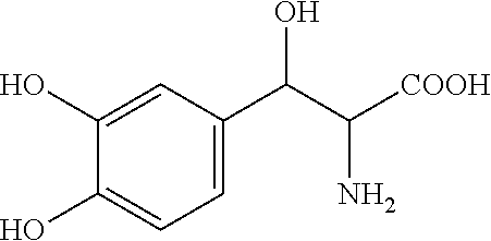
C1(O)=CC(C(C([COOH])N)O)=CC=C1O
